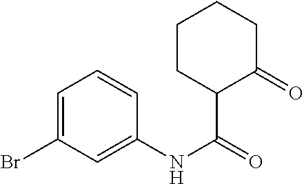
C1=C(Br)C=C(NC(=O)C2C(=O)CCCC2)C=C1
